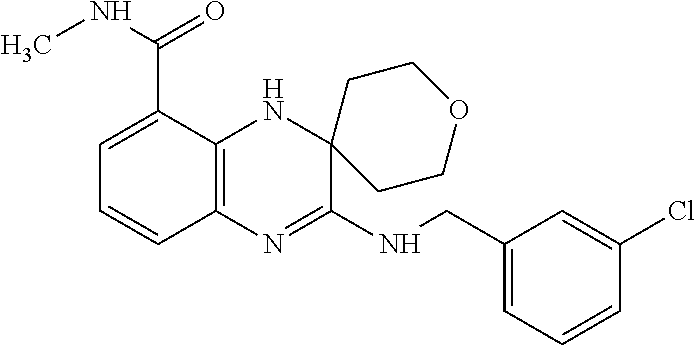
C1=C(C(NC)=O)C2=C(C=C1)N=C(NCC1=CC=CC(Cl)=C1)C1(N2)CCOCC1
